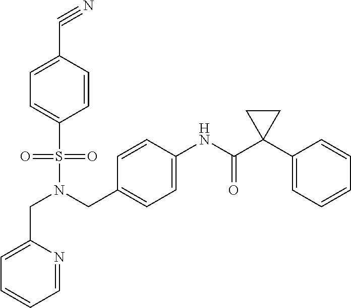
C(N(CC1=CC=C(NC(=O)C2(C3=CC=CC=C3)CC2)C=C1)S(=O)(=O)C1=CC=C(C#N)C=C1)C1=CC=CC=N1
